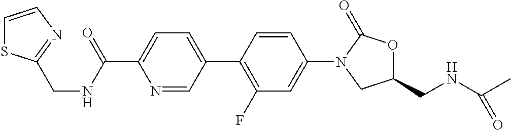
N1=CC(C2=C(F)C=C(N3CC(CNC(C)=O)OC3=O)C=C2)=CC=C1C(NCC1=NC=CS1)=O
